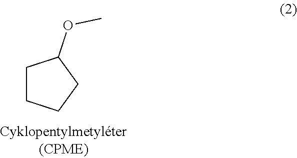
C1CCCC1OC
